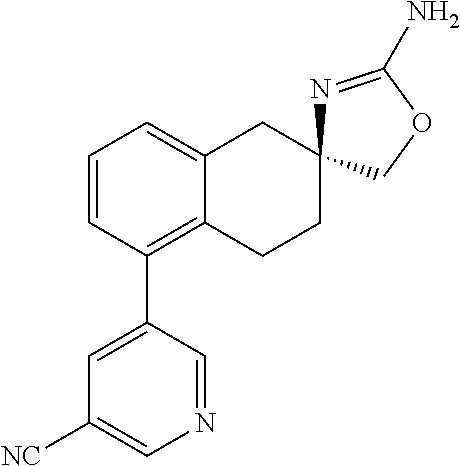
C1=CC(C2=CC([NC])=CN=C2)=C2C(=C1)CC1(CC2)N=C(N)OC1
